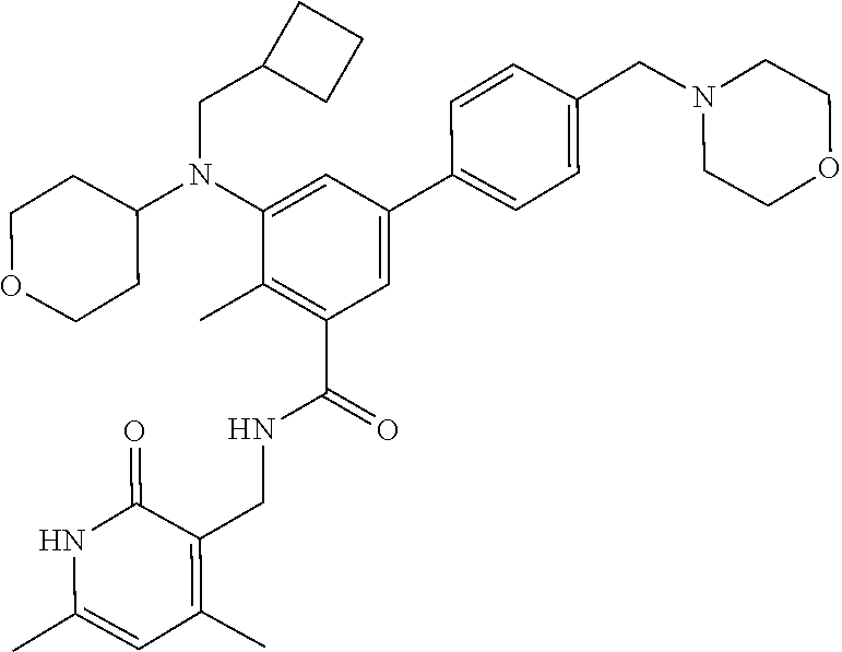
C1=CC(CN2CCOCC2)=CC=C1C1=CC(C(=O)NCC2=C(C)C=C(C)NC2=O)=C(C)C(N(C2CCOCC2)CC2CCC2)=C1
